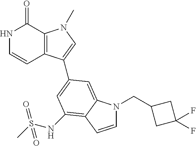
N1C=CC2=C(C1=O)N(C)C=C2C1=CC(NS(C)(=O)=O)=C2C(=C1)N(CC1CC(F)(F)C1)C=C2
